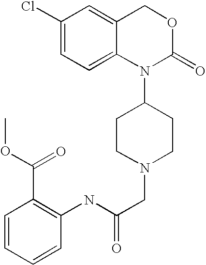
N(C(CN1CCC(N2C(=O)OCC3=CC(Cl)=CC=C23)CC1)=O)C1=C(C(OC)=O)C=CC=C1
